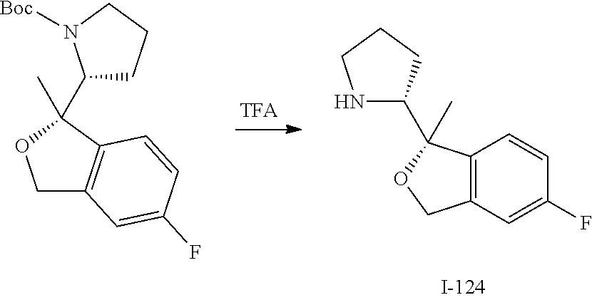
C12=C(C=C(F)C=C1)COC2(C1NCCC1)C.C1(C2(C)C3=C(CO2)C=C(F)C=C3)CCCN1[Boc]
